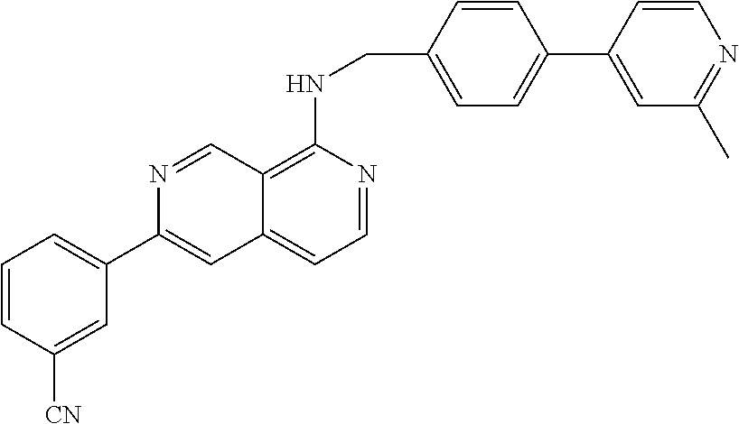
C1=CC([CN])=CC(C2=CC3=CC=NC(NCC4=CC=C(C5=CC(C)=NC=C5)C=C4)=C3C=N2)=C1
